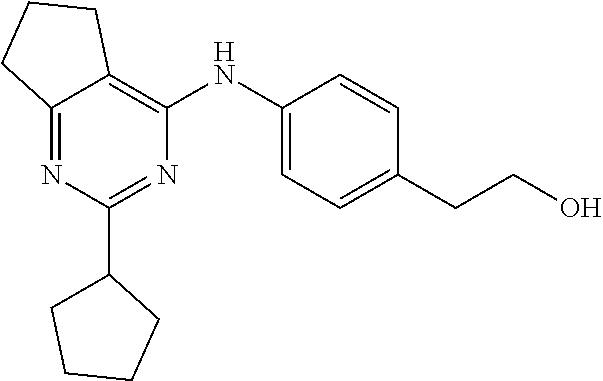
C1(C2=NC(NC3=CC=C(CCO)C=C3)=C3C(=N2)CCC3)CCCC1
